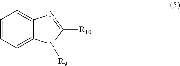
C1=CC=C2C(=C1)N=C([R10])N2[R9]
